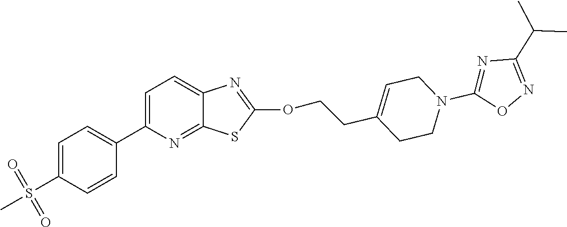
C1=C(C2=CC=C(S(=O)(=O)C)C=C2)N=C2C(=C1)N=C(OCCC1=CCN(C3=NC(C(C)C)=NO3)CC1)S2
